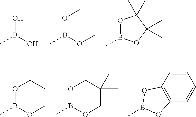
OB(O)C.O(B(OC)C)C.O1B(C)OC(C)(C)C1(C)C.O1B(C)OCCC1.O1B(C)OCC(C)(C)C1.C1=CC2=C(C=C1)OB(C)O2
